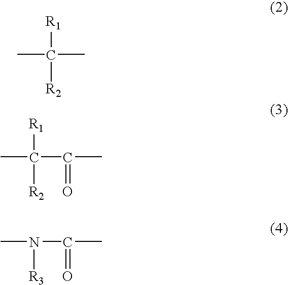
CC([R1])(C)[R2].CC([R1])(C(=O)C)[R2].CN(C(=O)C)[R3]
